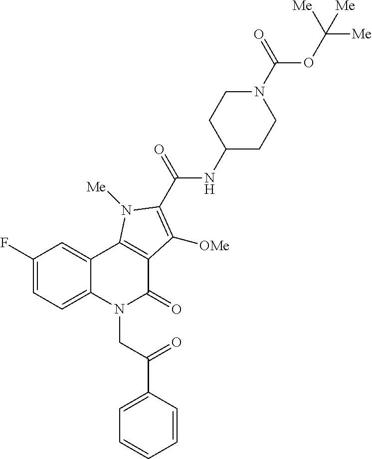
C12=CC(F)=CC=C1N(CC(C1=CC=CC=C1)=O)C(=O)C1=C2N([Me])C(C(=O)NC2CCN(C(OC([Me])([Me])[Me])=O)CC2)=C1[OMe]
